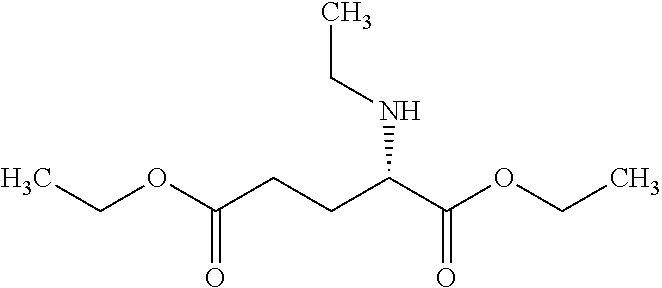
CCOC(CCC(C(OCC)=O)NCC)=O
